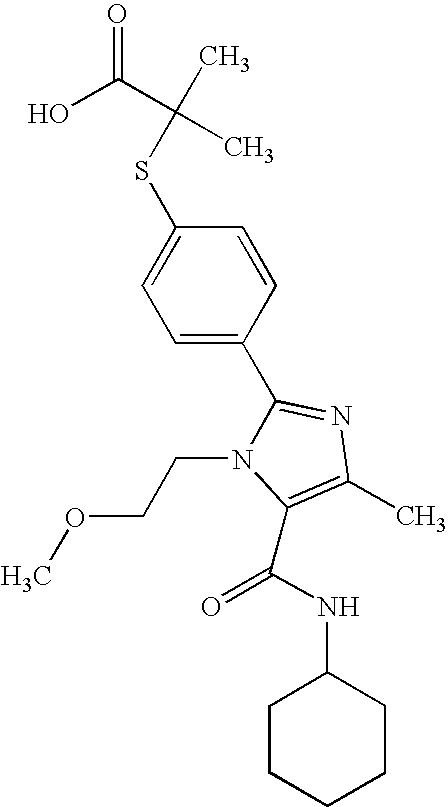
S(C1=CC=C(C2=NC(C)=C(C(NC3CCCCC3)=O)N2CCOC)C=C1)C(C)(C(O)=O)C
